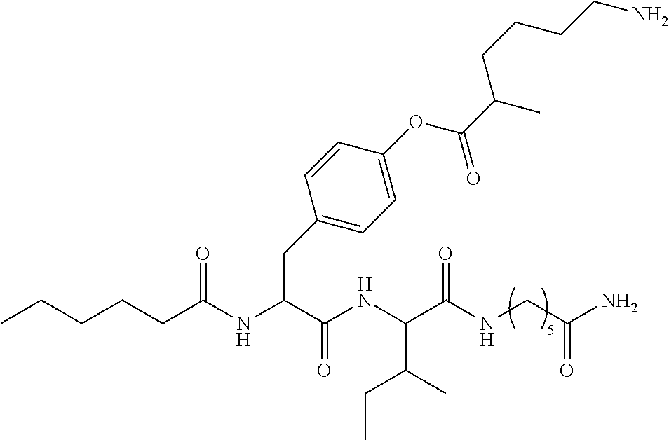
CCCCCC(NC(CC1=CC=C(OC(C(C)CCCCN)=O)C=C1)C(=O)NC(C(NCC(N)=O)=O)C(C)CC)=O
